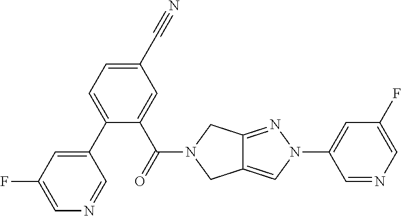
C1(C(=O)N2CC3=NN(C4=CC(F)=CN=C4)C=C3C2)=CC(C#N)=CC=C1C1=CC(F)=CN=C1
